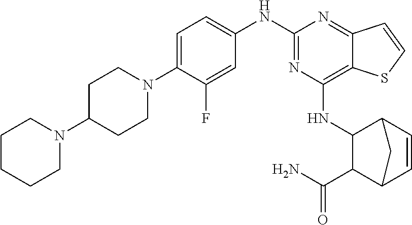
C1=C(N2CCC(N3CCCCC3)CC2)C(F)=CC(NC2=NC(NC3C(C(N)=O)C4C=CC3C4)=C3C(=N2)C=CS3)=C1
